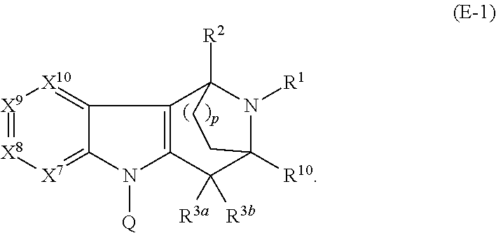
[X9]1=[X8][X7]=C2C(=[X10]1)C1=C(N2[Q])C([R3a])([R3b])C2([R10])N([R1])C1([R2])CC2
